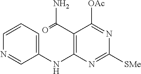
C1=CC=C(NC2=C(C(=O)N)C([OAc])=NC([SMe])=N2)C=N1
